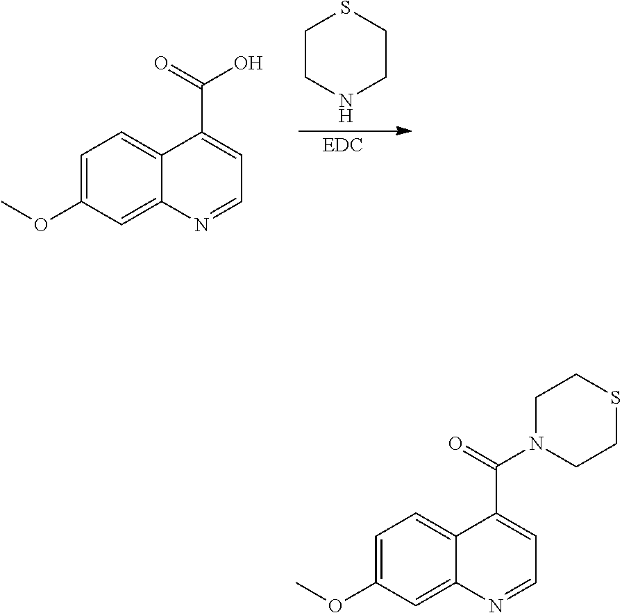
C1=C(OC)C=C2C(=C1)C(C(O)=O)=CC=N2.C1CNCCS1.[EDC].C1=C(OC)C=C2C(=C1)C(C(N1CCSCC1)=O)=CC=N2
